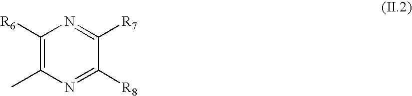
C1([R6])=C(C)N=C([R8])C([R7])=N1
